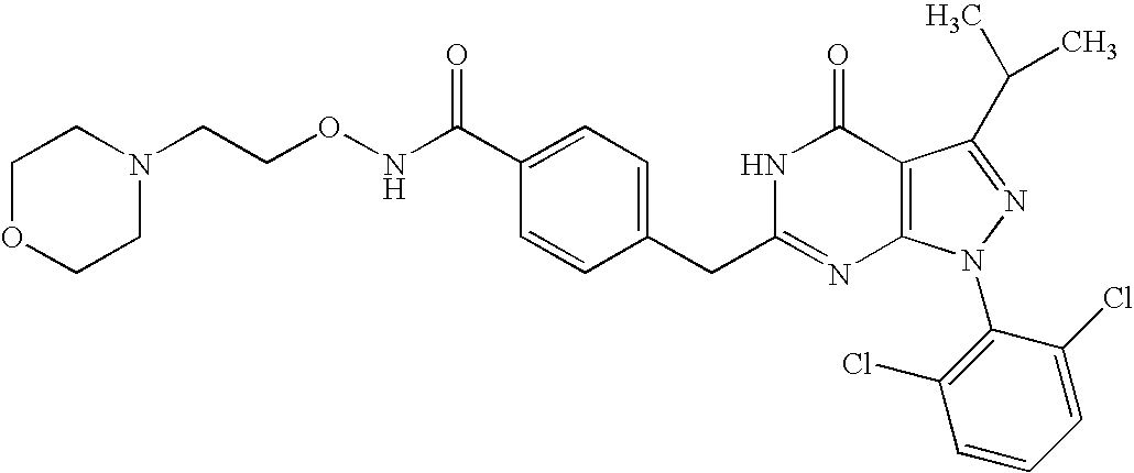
N1(CCONC(C2=CC=C(CC3=NC4=C(C(=O)N3)C(C(C)C)=NN4C3=C(Cl)C=CC=C3Cl)C=C2)=O)CCOCC1
